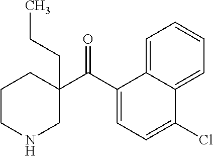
CCCC1(C(C2=CC=C(Cl)C3=CC=CC=C23)=O)CCCNC1
